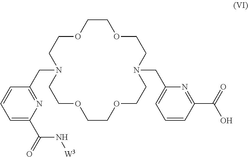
O1CCOCCN(CC2=CC=CC(C(O)=O)=N2)CCOCCOCCN(CC2=NC(C(N[W3])=O)=CC=C2)CC1
